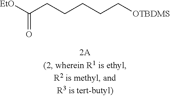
[EtO]C(CCCCC[OTBDMS])=O
